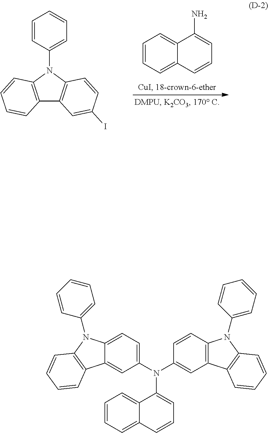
C1=CC=C2C(=C1)C(N)=CC=C2.C12=C(N(C3=CC=CC=C3)C3=C1C=C(I)C=C3)C=CC=C2.N(C1=CC=CC2=CC=CC=C12)(C1=CC=C2C(=C1)C1=C(N2C2=CC=CC=C2)C=CC=C1)C1=CC2=C(C=C1)N(C1=CC=CC=C1)C1=C2C=CC=C1
